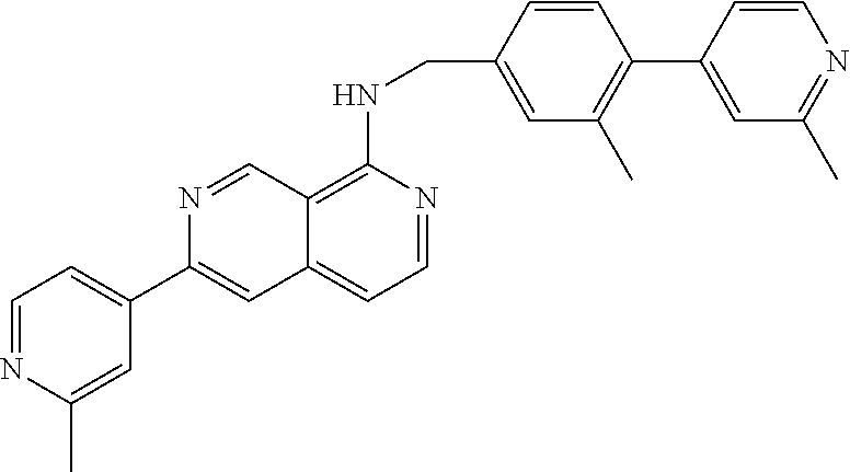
C1=NC(C2=CC=NC(C)=C2)=CC2=CC=NC(NCC3=CC(C)=C(C4=CC(C)=NC=C4)C=C3)=C12
